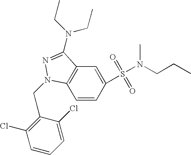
C1=CC(S(=O)(=O)N(CCC)C)=CC2=C1N(CC1=C(Cl)C=CC=C1Cl)N=C2N(CC)CC
